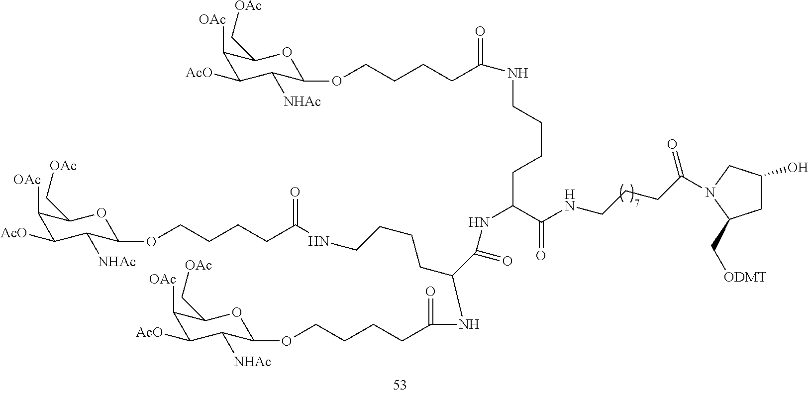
C1([OAc])C([AcO])C([NHAc])C(OCCCCC(=O)NCCCCC(NC(=O)C(CCCCNC(=O)CCCCOC2C([NHAc])C([AcO])C([OAc])C(C[OAc])O2)NC(=O)CCCCOC2C([NHAc])C([AcO])C([OAc])C(C[OAc])O2)C(NCCCC(=O)N2CC(O)CC2C[ODMT])=O)OC1C[OAc]
